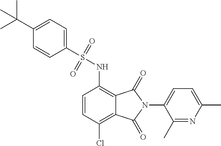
C1=CC(Cl)=C2C(=C1NS(C1=CC=C(C(C)(C)C)C=C1)(=O)=O)C(=O)N(C1=CC=C(C)N=C1C)C2=O
